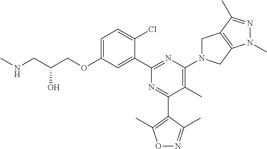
C1=C(OCC(CNC)O)C=C(C2=NC(N3CC4=C(C3)N(C)N=C4C)=C(C)C(C3=C(C)ON=C3C)=N2)C(Cl)=C1
